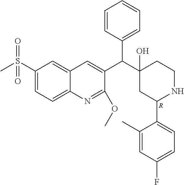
C1(S(C)(=O)=O)=CC=C2C(=C1)C=C(C(C1(O)CC(C3=CC=C(F)C=C3C)NCC1)C1=CC=CC=C1)C(OC)=N2.[R]
